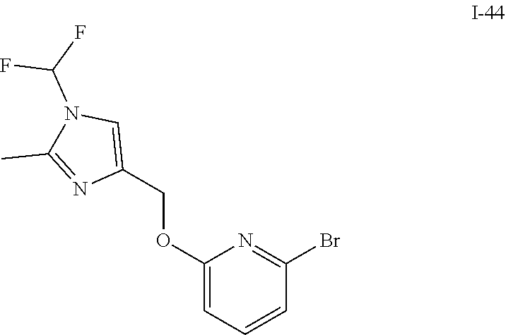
C1(OCC2=CN(C(F)F)C(C)=N2)=CC=CC(Br)=N1
